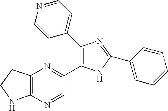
C1(C2=CC=NC=C2)=C(C2=NC3=C(N=C2)NCC3)NC(C2=CC=CC=C2)=N1
